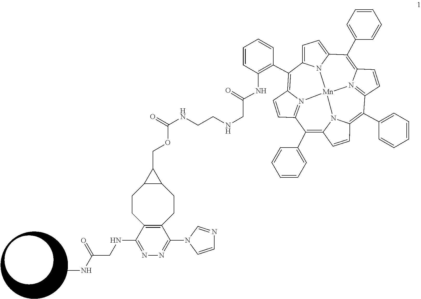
C12=C(C3=CC=CC=C3)C3=N4C(=C(C5=C(NC(CNCCNC(=O)OCC6C7C6CCC6=C(CC7)C(NCC(NC)=O)=NN=C6N6C=CN=C6)=O)C=CC=C5)C5=CC=C6C(C7=CC=CC=C7)=C7C=CC8=N7[Mn]4(N1C(=C8C1=CC=CC=C1)C=C2)N65)C=C3
